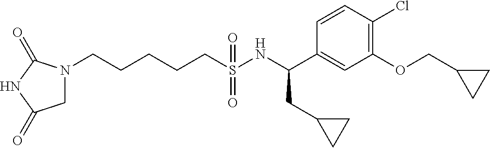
N1(CCCCCS(NC(C2=CC(OCC3CC3)=C(Cl)C=C2)CC2CC2)(=O)=O)CC(=O)NC1=O
